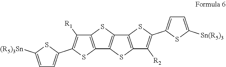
C12=C(SC(C3=CC=C([Sn(R5)3])S3)=C1[R2])C1=C(S2)C2=C(S1)C([R1])=C(C1=CC=C([(R5)3Sn])S1)S2
